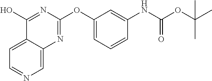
C1=NC=C2C(=C1)C(O)=NC(OC1=CC=CC(NC(OC(C)(C)C)=O)=C1)=N2
